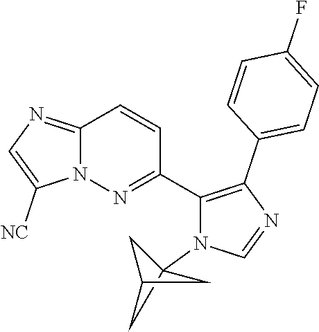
C12=NC=C([NC])N1N=C(C1=C(C3=CC=C(F)C=C3)N=CN1C13CC(C1)C3)C=C2
